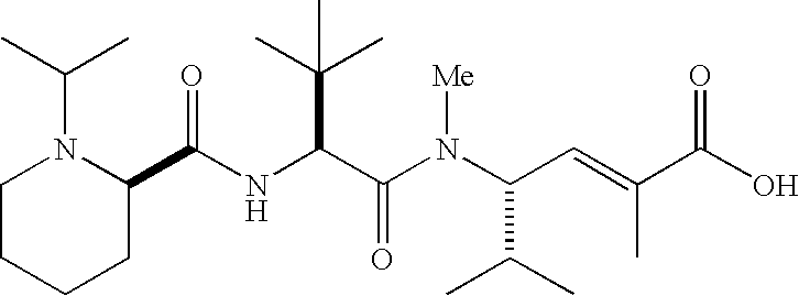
N(C(C(N(C(C(C)C)C=C(C(O)=O)C)[Me])=O)C(C)(C)C)C(=O)C1N(C(C)C)CCCC1
